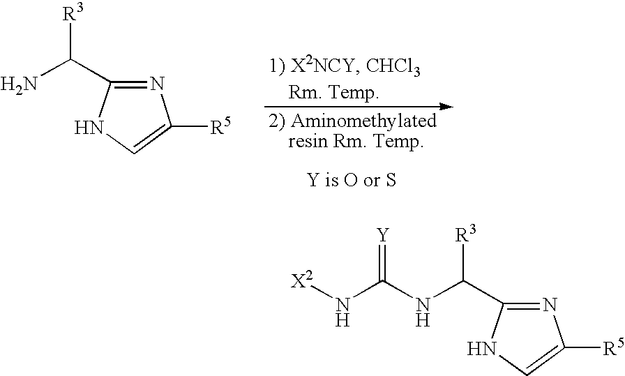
C1(C(N)[R3])=NC([R5])=CN1.C1(C(NC(N[X2])=[Y])[R3])=NC([R5])=CN1
